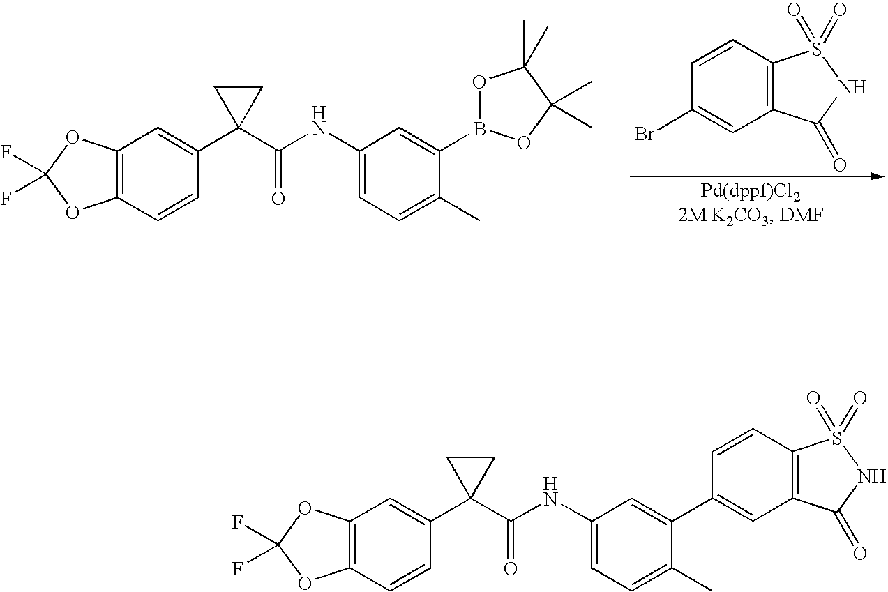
C1=CC(Br)=CC2=C1S(=O)(=O)NC2=O.C12=C(C=CC(C3(C(NC4=CC=C(C)C(B5OC(C)(C)C(C)(C)O5)=C4)=O)CC3)=C1)OC(F)(F)O2.C12=C(C=CC(C3(C(NC4=CC=C(C)C(C5=CC6=C(C=C5)S(=O)(=O)NC6=O)=C4)=O)CC3)=C1)OC(F)(F)O2
